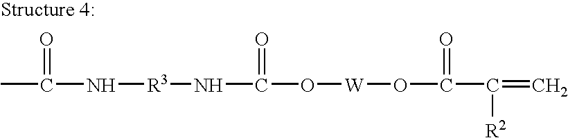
CC(=O)N[R3]NC(=O)O[W]OC(=O)C([R2])=C
